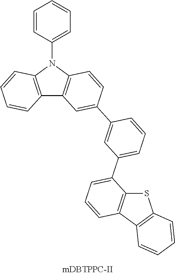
C12=C(N(C3=CC=CC=C3)C3=C1C=C(C1=CC(C4=CC=CC5=C4SC4=C5C=CC=C4)=CC=C1)C=C3)C=CC=C2
